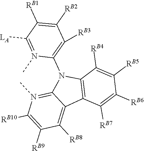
C12=C(C([RB4])=C([RB5])C([RB6])=C1[RB7])N(C1=C([RB3])C([RB2])=C([RB1])C([LA])=N1C)C1=N(C)C([RB10])=C([RB9])C([RB8])=C21
